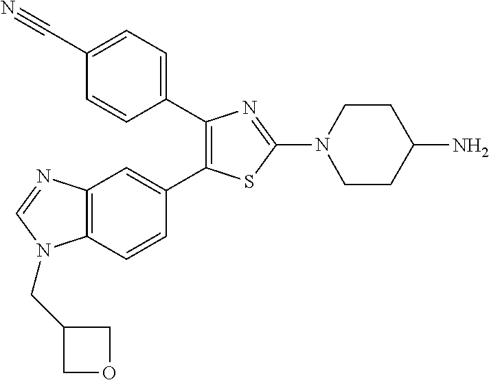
C1(C2=CC=C(C#N)C=C2)=C(C2=CC3=C(C=C2)N(CC2COC2)C=N3)SC(N2CCC(N)CC2)=N1
